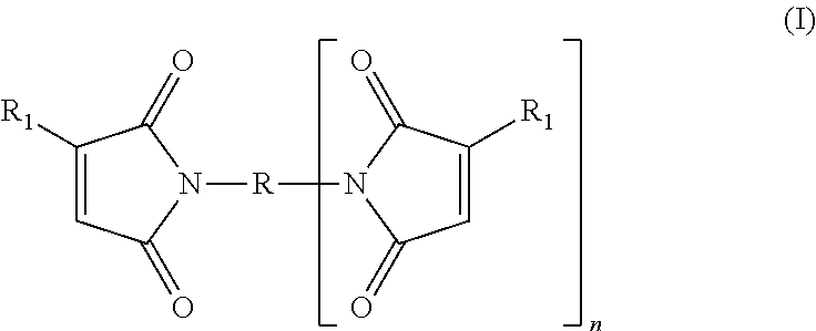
C1([R1])=CC(=O)N([R]N2C(=O)C=C([R1])C2=O)C1=O
